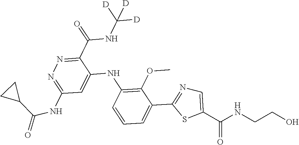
C1(C(NC([D])([D])[D])=O)=NN=C(NC(=O)C2CC2)C=C1NC1=C(OC)C(C2=NC=C(C(NCCO)=O)S2)=CC=C1
